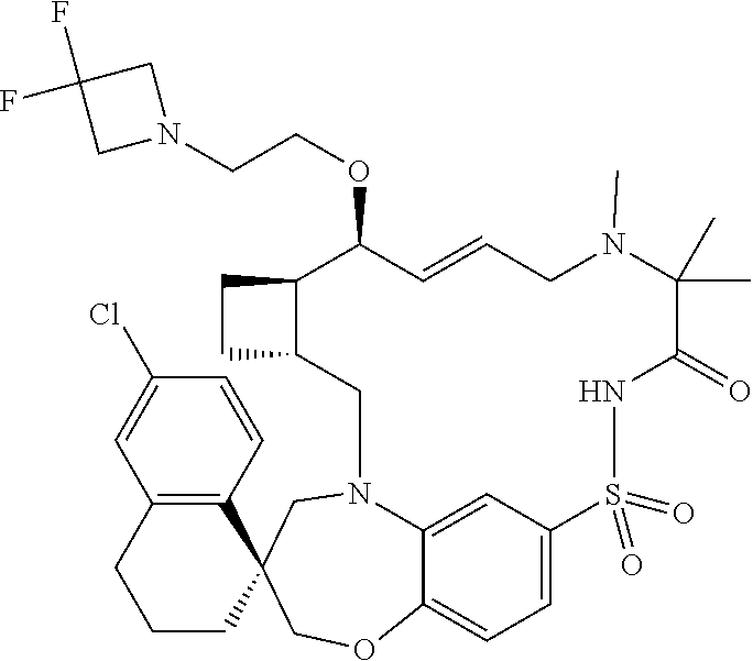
C12C(CN3C4=CC(=CC=C4OCC4(C3)C3=C(CCC4)C=C(Cl)C=C3)S(=O)(=O)NC(=O)C(C)(C)N(C)CC=CC1OCCN1CC(F)(F)C1)CC2
